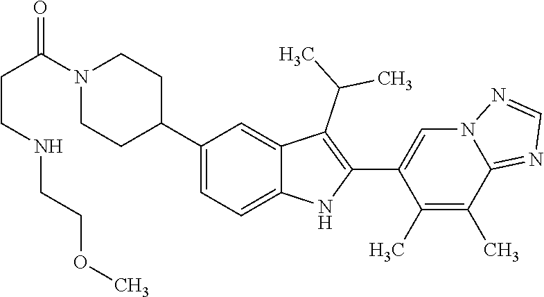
N1(C(CCNCCOC)=O)CCC(C2=CC=C3C(=C2)C(C(C)C)=C(C2=CN4C(=NC=N4)C(C)=C2C)N3)CC1
